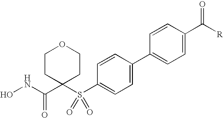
C1CC(S(C2=CC=C(C3=CC=C(C([R])=O)C=C3)C=C2)(=O)=O)(C(NO)=O)CCO1
